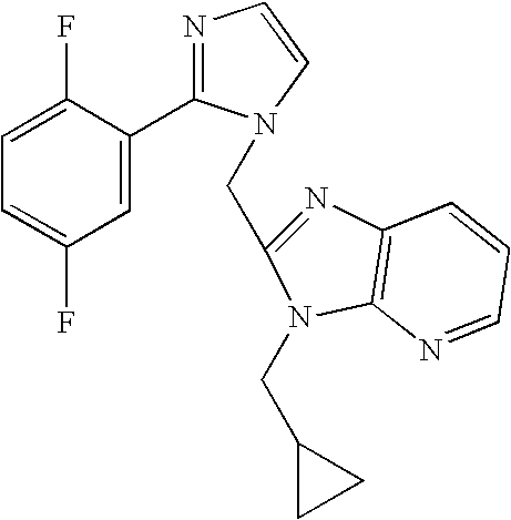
C1(F)=CC=C(F)C=C1C1=NC=CN1CC1=NC2=C(N1CC1CC1)N=CC=C2
